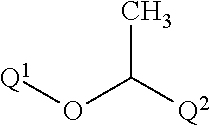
[Q1]OC(C)[Q2]
